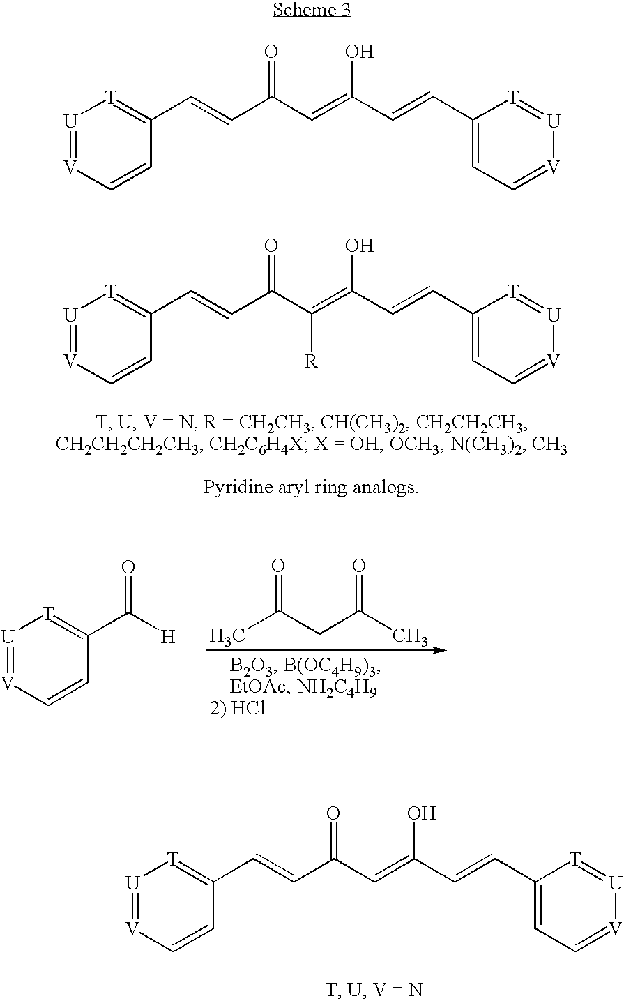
[U]1=[V]C=CC(C=CC(C(=C(C=CC2=CC=[V][U]=[T]2)O)[R])=O)=[T]1.[U]1=[V]C=CC(C=CC(C=C(C=CC2=CC=[V][U]=[T]2)O)=O)=[T]1.CC(=O)CC(=O)C.[U]1=[V]C=CC(C(=O)[H])=[T]1.[U]1=[V]C=CC(C=CC(C=C(C=CC2=CC=[V][U]=[T]2)O)=O)=[T]1
